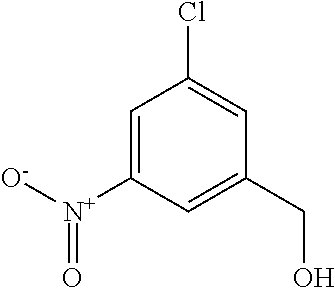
C1=C([N+]([O-])=O)C=C(CO)C=C1Cl
